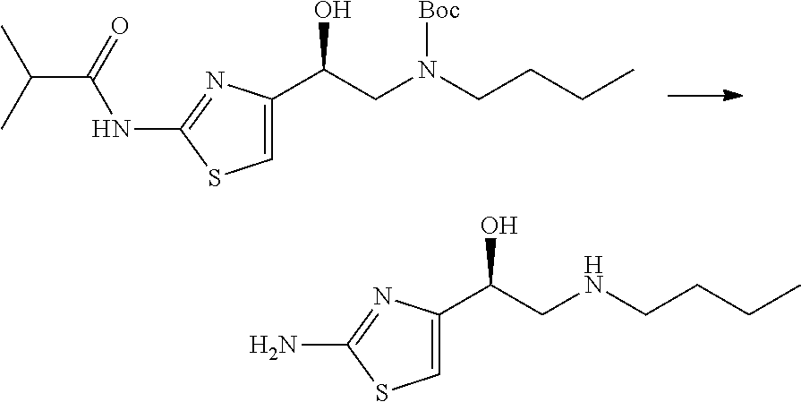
C1=C(C(CN(CCCC)[Boc])O)N=C(NC(C(C)C)=O)S1.C1=C(C(CNCCCC)O)N=C(N)S1
